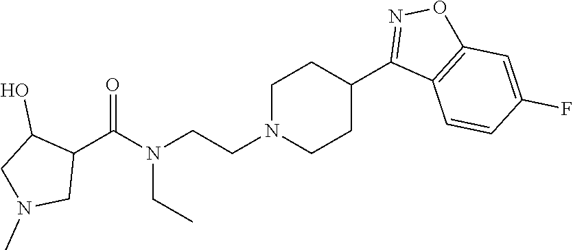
CN1CC(C(N(CC)CCN2CCC(C3=NOC4=C3C=CC(F)=C4)CC2)=O)C(O)C1
